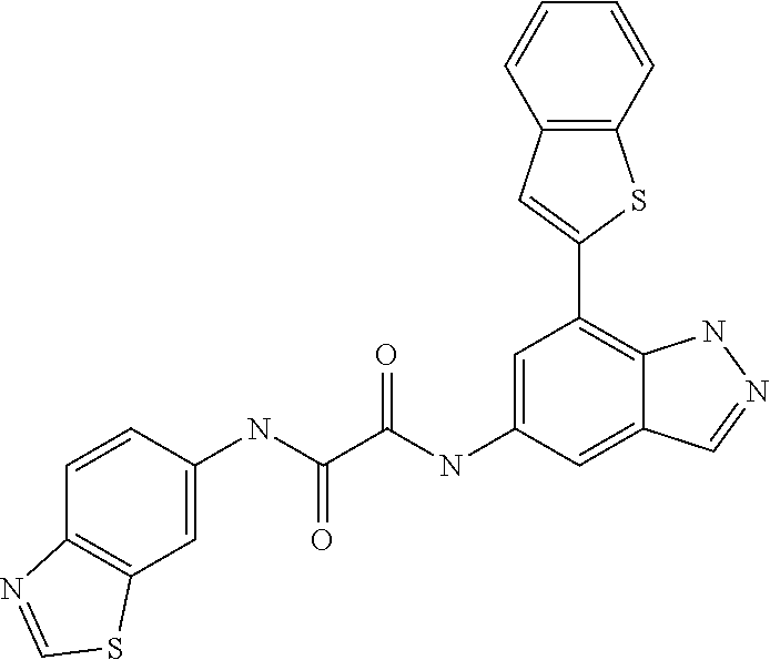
N(C(=O)C(=O)NC1=CC(C2=CC3=C(S2)C=CC=C3)=C2C(=C1)C=NN2)C1=CC2=C(C=C1)N=CS2
